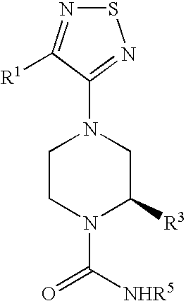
S1N=C([R1])C(N2CCN(C(=O)[NHR5])C([R3])C2)=N1
